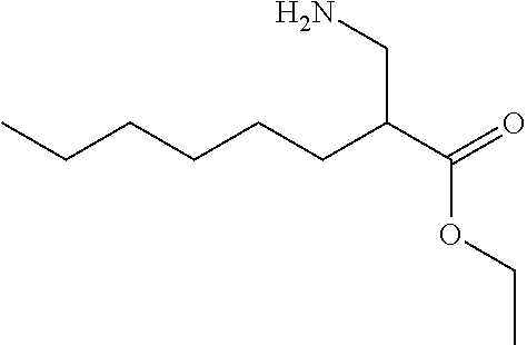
CCCCCCC(C(=O)OCC)CN
